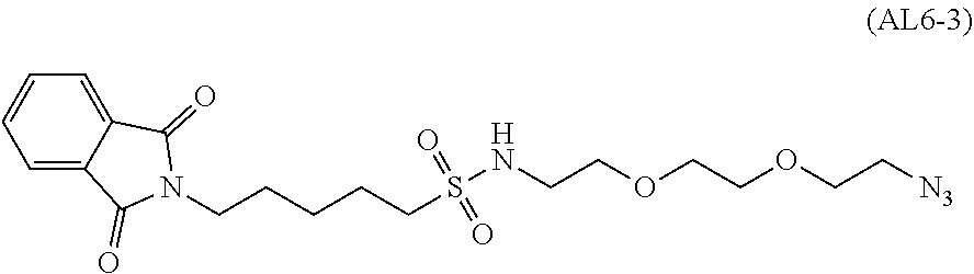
C(CCCCS(NCCOCCOCC[N3])(=O)=O)N1C(=O)C2=CC=CC=C2C1=O
